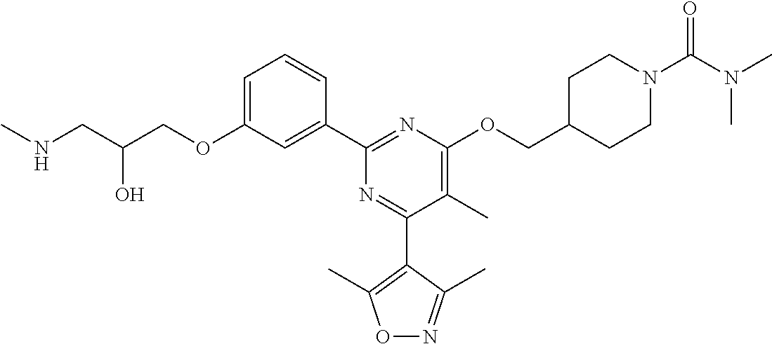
C1=C(OCC(CNC)O)C=C(C2=NC(OCC3CCN(C(N(C)C)=O)CC3)=C(C)C(C3=C(C)ON=C3C)=N2)C=C1
